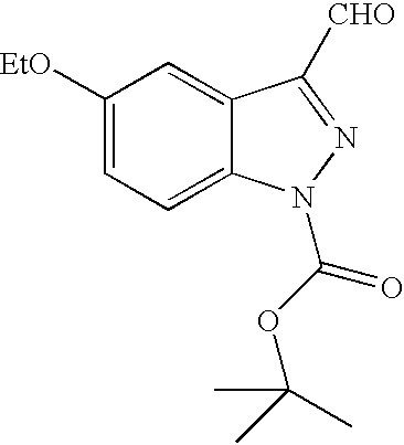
C1([EtO])=CC=C2C(=C1)C([CHO])=NN2C(OC(C)(C)C)=O
